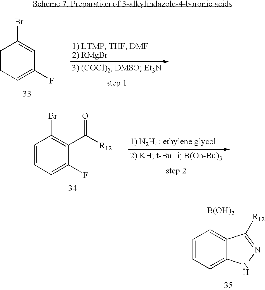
C1=CC=C2C(=C1[B(OH)2])C([R12])=NN2.C1=CC=C(F)C=C1Br.C1=CC=C(F)C(C([R12])=O)=C1Br
